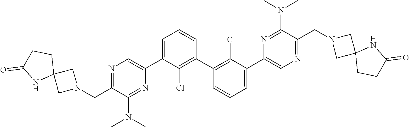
N1=C(CN2CC3(C2)CCC(=O)N3)C(N(C)C)=NC(C2=CC=CC(C3=C(Cl)C(C4=CN=C(CN5CC6(C5)CCC(=O)N6)C(N(C)C)=N4)=CC=C3)=C2Cl)=C1
